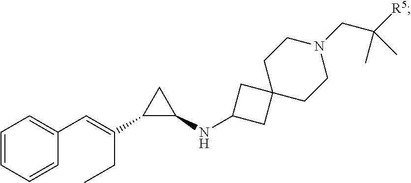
C1=CC(C=C(CC)C2C(NC3CC4(C3)CCN(CC([R5])(C)C)CC4)C2)=CC=C1
